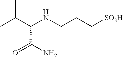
N(CCC[SO3H])C(C(C)C)C(N)=O
